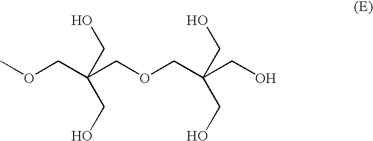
O(CC(COCC(CO)(CO)CO)(CO)CO)C
